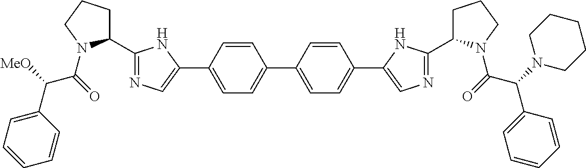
C1=CC(C2=CN=C(C3CCCN3C(=O)C(C3=CC=CC=C3)[MeO])N2)=CC=C1C1=CC=C(C2=CN=C(C3CCCN3C(C(C3=CC=CC=C3)N3CCCCC3)=O)N2)C=C1
